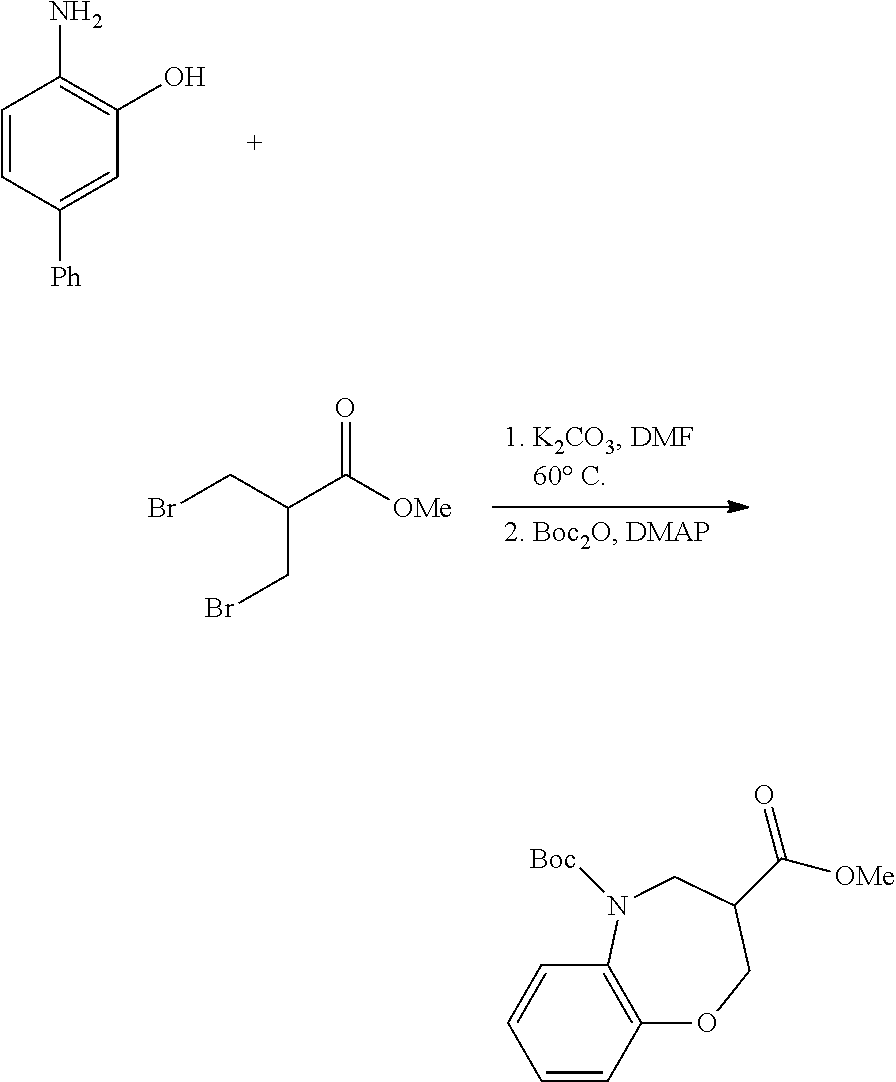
C1=CC([Ph])=CC(O)=C1N.O=C([OMe])C(CBr)CBr.C12=C(C=CC=C1)N([Boc])CC(C(=O)[OMe])CO2
